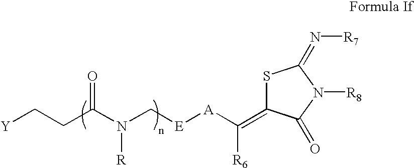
S1C(=C([A][E]CN(C(CC[Y])=O)[R])[R6])C(=O)N([R8])C1=N[R7]
